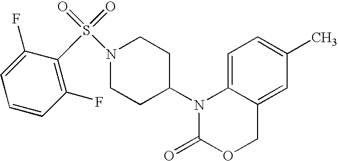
C1=C2C(=CC(C)=C1)COC(=O)N2C1CCN(S(=O)(=O)C2=C(F)C=CC=C2F)CC1
